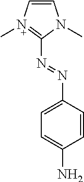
C1(N=NC2=CC=C(N)C=C2)=[N+](C)C=CN1C
